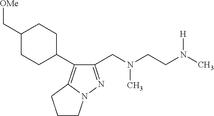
C1(CN(CCN(C)[H])C)=NN2C(=C1C1CCC(C[OMe])CC1)CCC2
